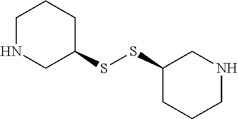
C1(SSC2CNCCC2)CCCNC1
